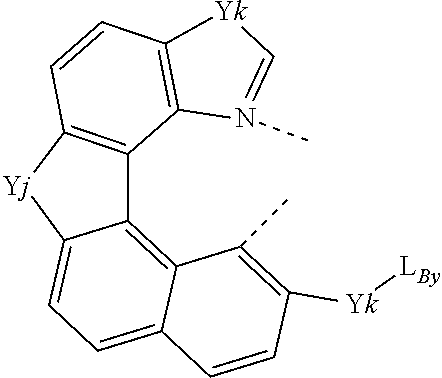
C12=C3C(=CC=C1C=CC([Yk][LBy])=C2C)[Yj]C1=C3C2=C(C=C1)[Yk]C=N2C
